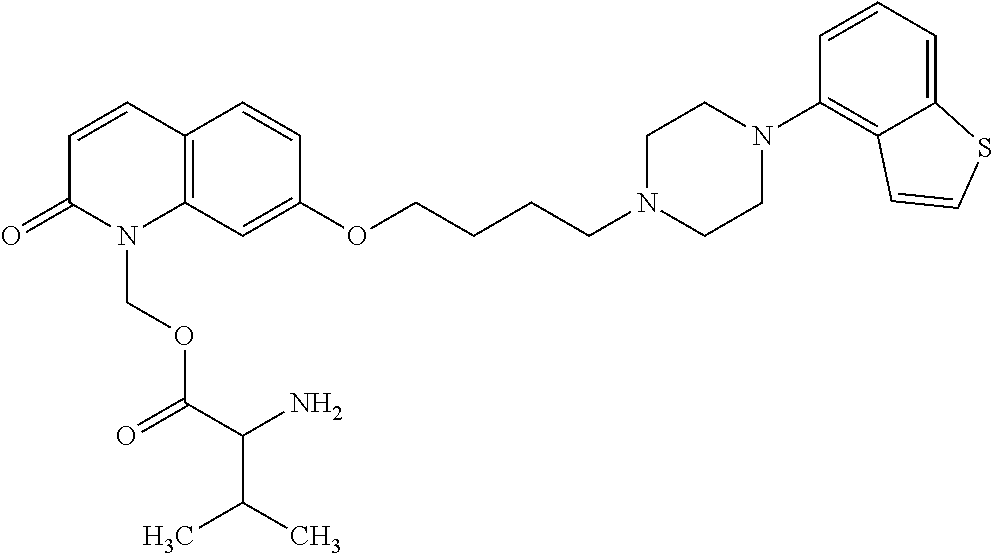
C1=CC2=C(N(COC(C(N)C(C)C)=O)C1=O)C=C(OCCCCN1CCN(C3=C4C(=CC=C3)SC=C4)CC1)C=C2
